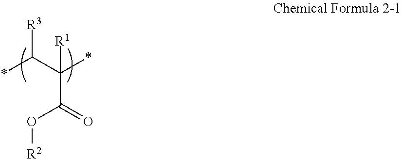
[R3]C(C(*)([R1])C(O[R2])=O)*
